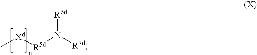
C[Xd][R5d]N([R7d])[R6d]
